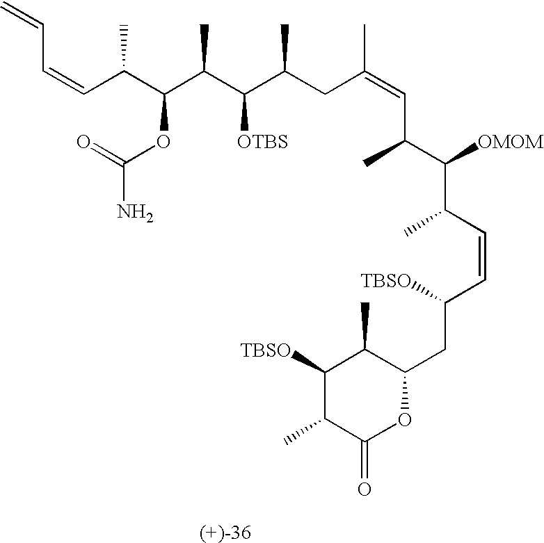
C(C(C(C(C(C(CC(=CC(C(C(C=CC(CC1C(C)C([TBSO])C(C)C(=O)O1)[TBSO])C)[OMOM])C)C)C)[OTBS])C)OC(=O)N)C)=CC=C
